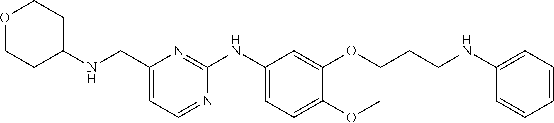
C1(CNC2CCOCC2)=CC=NC(NC2=CC=C(OC)C(OCCCNC3=CC=CC=C3)=C2)=N1
